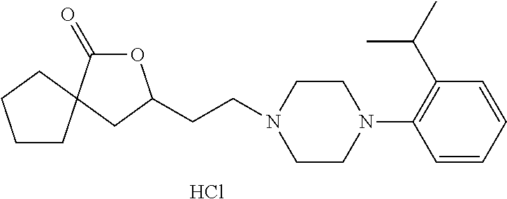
O1C(=O)C2(CC1CCN1CCN(C3=C(C(C)C)C=CC=C3)CC1)CCCC2.Cl
